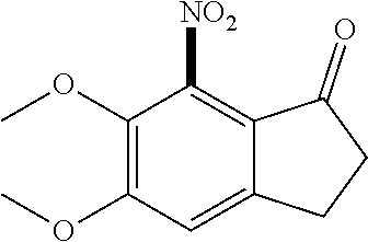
COC1=C(OC)C=C2C(=C1[NO2])C(=O)CC2
